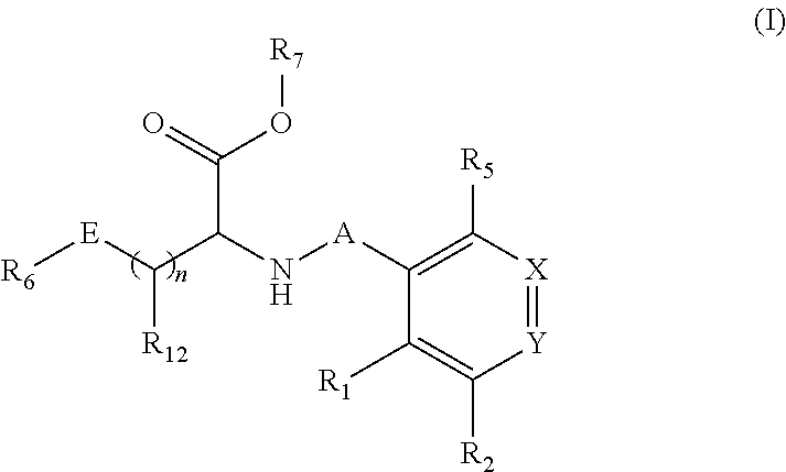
O([R7])C(C(C([E][R6])[R12])N[A]C1=C([R5])[X]=[Y]C([R2])=C1[R1])=O
